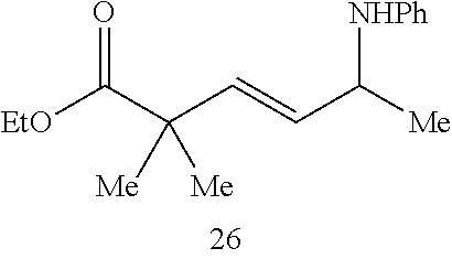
C(C=CC([Me])[NHPh])(C([EtO])=O)([Me])[Me]
